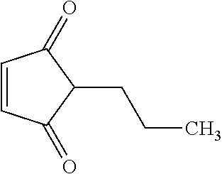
C1=CC(=O)C(CCC)C1=O
